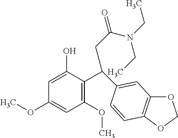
C1(O)=CC(OC)=CC(OC)=C1C(C1=CC2=C(OCO2)C=C1)CC(=O)N(CC)CC
